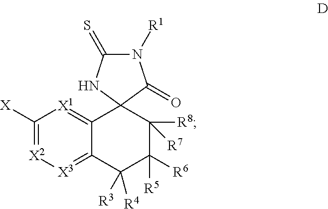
[X]C1=[X2][X3]=C2C(=[X1]1)C1(C([R8])([R7])C([R6])([R5])C2([R3])[R4])NC(=S)N([R1])C1=O
